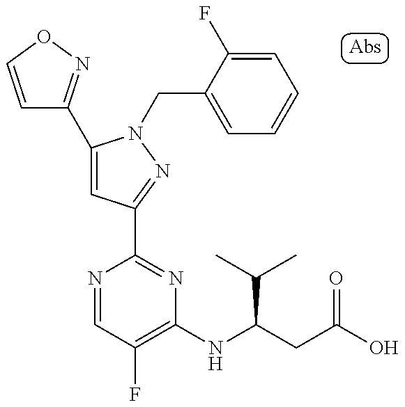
C1=CON=C1C1=CC(C2=NC(NC(CC(O)=O)C(C)C)=C(F)C=N2)=NN1CC1=CC=CC=C1F
